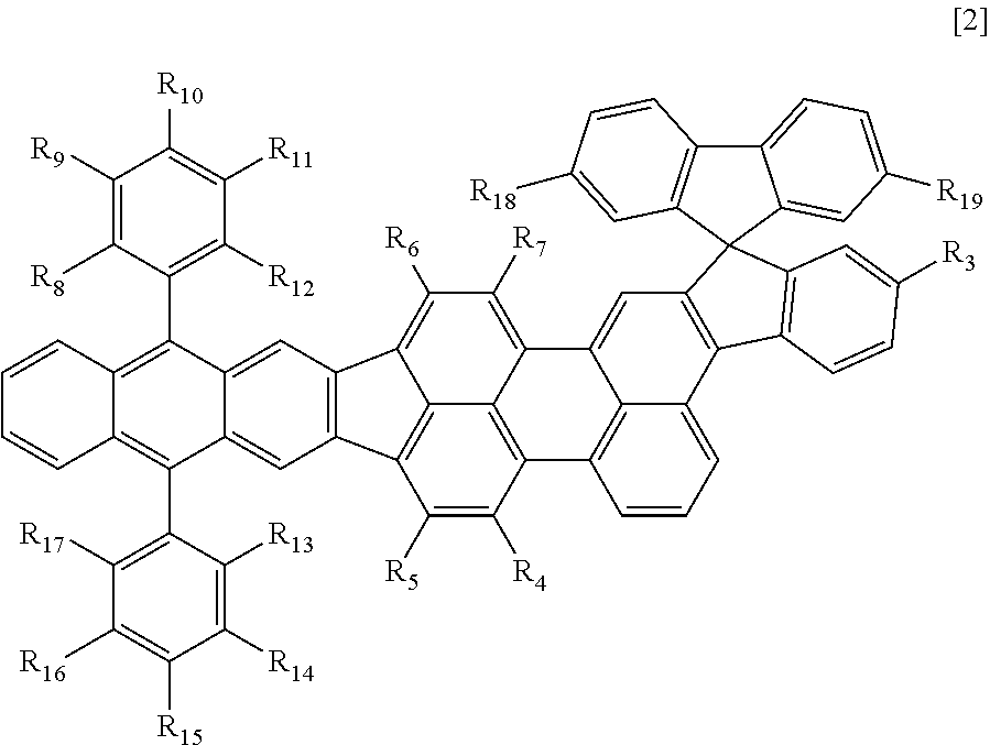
C12=CC3=C(C=C1C(C1=C([R12])C([R11])=C([R10])C([R9])=C1[R8])=C1C(=C2C2=C([R17])C([R16])=C([R15])C([R14])=C2[R13])C=CC=C1)C1=C([R6])C([R7])=C2C4=C(C([R4])=C([R5])C3=C41)C1=C3C(=CC=C1)C1=C(C=C23)C2(C3=C1C=CC([R3])=C3)C1=C(C3=CC=C([R19])C=C32)C=CC([R18])=C1
